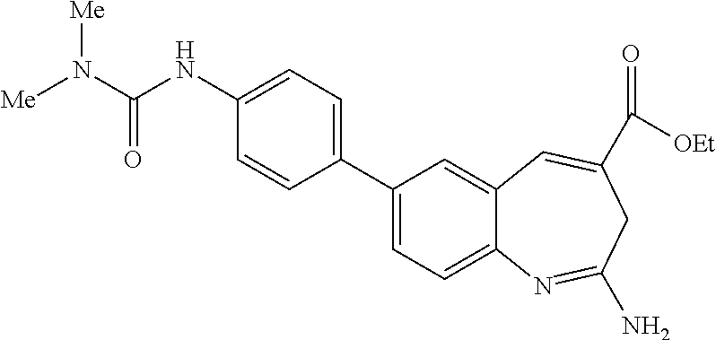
C1(C2=CC=C3C(=C2)C=C(C(=O)[OEt])CC(N)=N3)=CC=C(NC(=O)N([Me])[Me])C=C1
